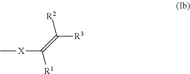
C[X]C([R1])=C([R2])[R3]
